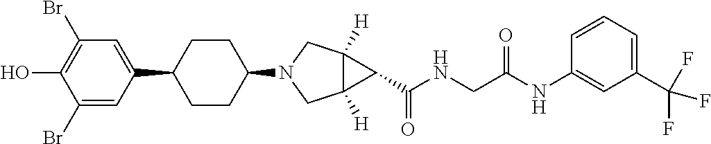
C1(C2CCC(N3CC4([H])C([H])(C3)C4C(NCC(NC3=CC(C(F)(F)F)=CC=C3)=O)=O)CC2)=CC(Br)=C(O)C(Br)=C1
